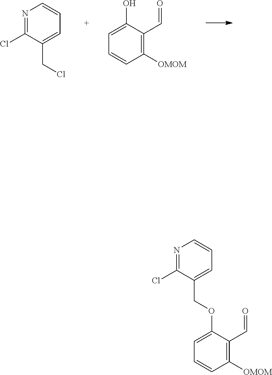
N1=C(Cl)C(CCl)=CC=C1.OC1=CC=CC([OMOM])=C1C=O.N1=C(Cl)C(COC2=CC=CC([OMOM])=C2C=O)=CC=C1
